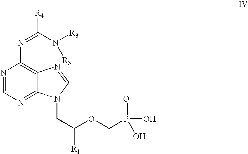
N1=CN=C2C(=C1N=C([R4])N([R3])[R3])N=CN2CC(OCP(O)(=O)O)[R1]
